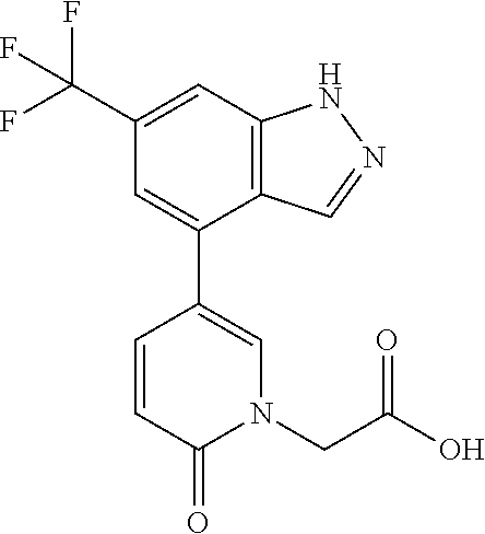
C12=C(C=C(C(F)(F)F)C=C1C1=CN(CC(O)=O)C(=O)C=C1)NN=C2
